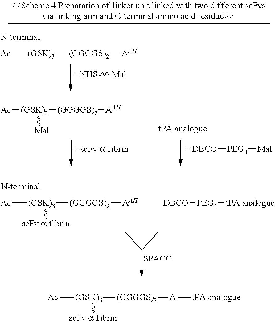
[+ NHS][Mal].[Ac][(GSK)3][(GGGGS)2][AAH].[+ scFv a fibrin].[+ DBCO][PEG4][Mal].[tPA analogue].[Ac][(GSK)3]([(GGGGS)2][AAH])[Mal].[Ac][(GSK)3]([(GGGGS)2][AAH])[scFv a fibrin].[ DBCO][PEG4][tPA analogue].[Ac][(GSK)3]([(GGGGS)2][A][tPA analogue])[scFv a fibrin]
